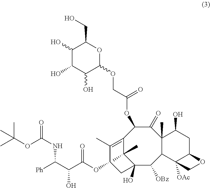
C12=C(C)C(OC(C(C([Ph])NC(=O)OC(C)(C)C)O)=O)CC(O)(C1(C)C)C([OBz])C1C(C)(C(=O)C2OC(=O)COC2C(O)C(O)C(O)C(CO)O2)C(O)CC2C1([OAc])CO2
